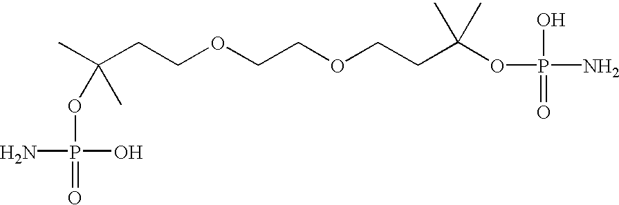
CC(CCOCCOCCC(OP(N)(=O)O)(C)C)(OP(O)(N)=O)C
